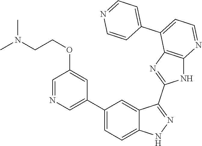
C1(C2=CC=C3C(=C2)C(C2=NC4=C(N2)N=CC=C4C2=CC=NC=C2)=NN3)=CN=CC(OCCN(C)C)=C1
